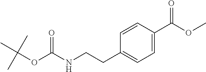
C1(CCNC(OC(C)(C)C)=O)=CC=C(C(=O)OC)C=C1
